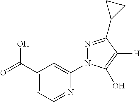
C1(C(=O)O)=CC=NC(N2N=C(C3CC3)C([H])=C2O)=C1
